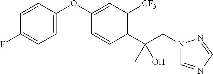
C1=C(OC2=CC([CF3])=C(C(CN3C=NC=N3)(C)O)C=C2)C=CC(F)=C1
